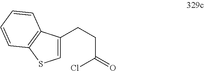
C1=C(CCC(Cl)=O)C2=C(S1)C=CC=C2
